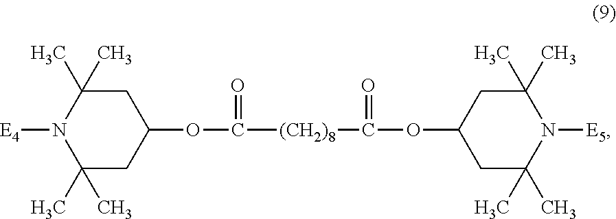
C1(C)(C)CC(OC(=O)[(CH2)8]C(OC2CC(C)(C)N([E5])C(C)(C)C2)=O)CC(C)(C)N1[E4]
